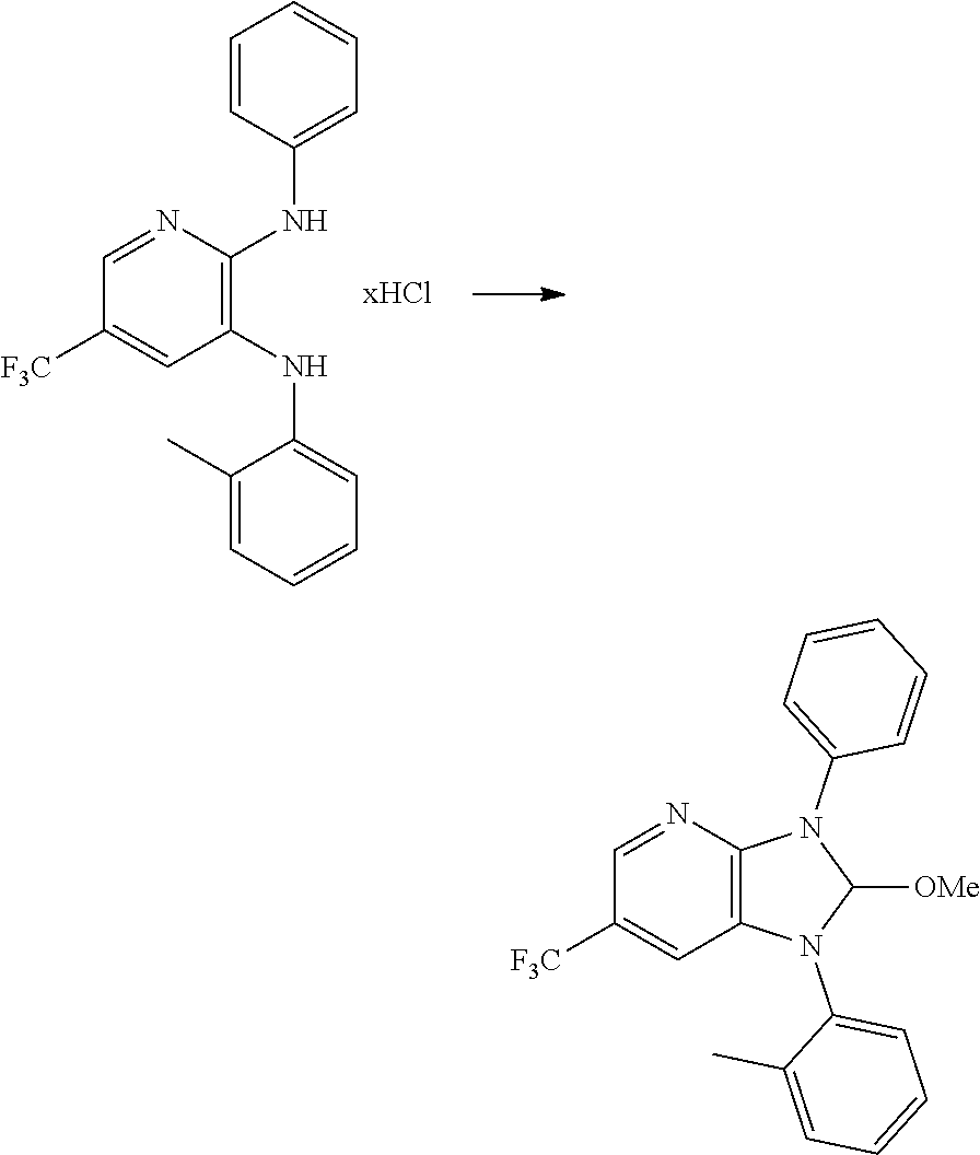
C1([F3C])=CC2=C(N=C1)N(C1=CC=CC=C1)C([OMe])N2C1=CC=CC=C1C.C1([F3C])=CC(NC2=CC=CC=C2C)=C(NC2=CC=CC=C2)N=C1
